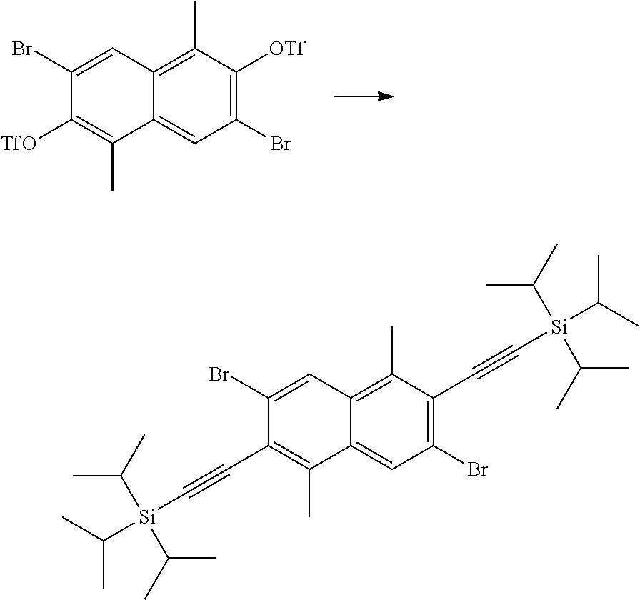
C1(Br)=C([OTf])C(C)=C2C(=C1)C(C)=C([TfO])C(Br)=C2.C1(Br)=C(C#C[Si](C(C)C)(C(C)C)C(C)C)C(C)=C2C(=C1)C(C)=C(C#C[Si](C(C)C)(C(C)C)C(C)C)C(Br)=C2
